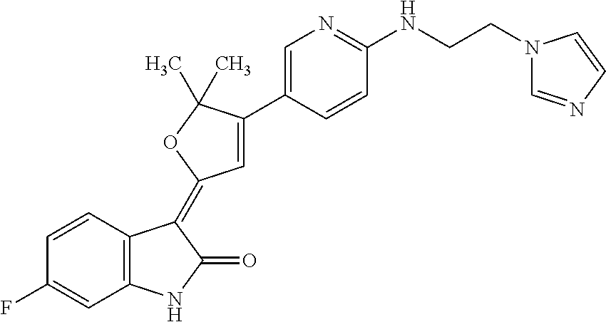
C1=CC2=C(C=C1F)NC(=O)C2=C1C=C(C2=CN=C(NCCN3C=NC=C3)C=C2)C(C)(C)O1
